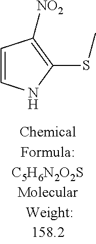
C1=CNC(SC)=C1[NO2]
